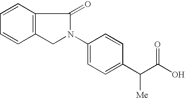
C12=C(C=CC=C1)C(=O)N(C1=CC=C(C(C(O)=O)[Me])C=C1)C2
